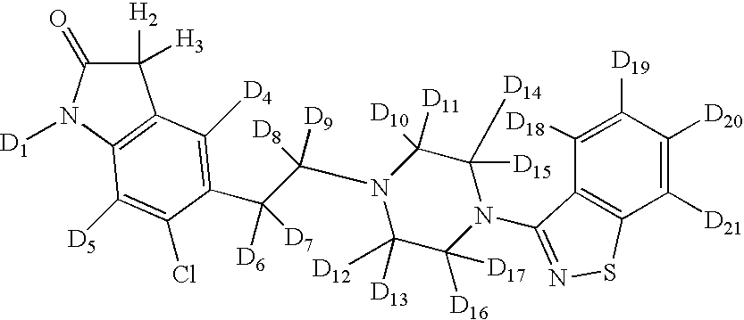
C1([H2])([H3])C(=O)N([D1])C2=C1C([D4])=C(C(C(N1C([D13])([D12])C([D16])([D17])N(C3=NSC4=C3C([D18])=C([D19])C([D20])=C4[D21])C([D15])([D14])C1([D11])[D10])([D8])[D9])([D6])[D7])C(Cl)=C2[D5]
